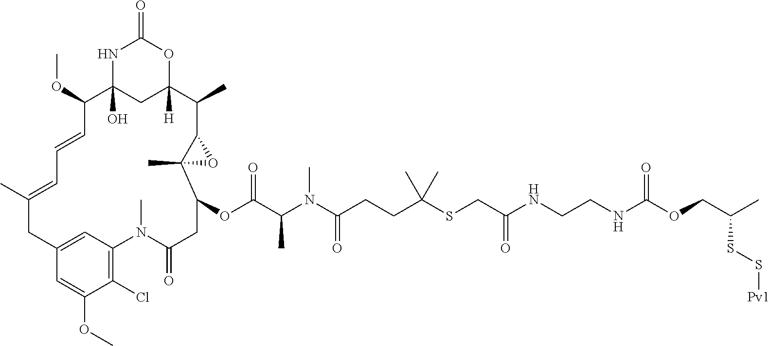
N1C2(O)CC([H])(OC1=O)C(C)C1C(C)(C(OC(C(N(C(CCC(SCC(NCCNC(OCC(C)SS[Pv1])=O)=O)(C)C)=O)C)C)=O)CC(=O)N(C)C3=C(Cl)C(OC)=CC(=C3)CC(C)=CC=CC2OC)O1
